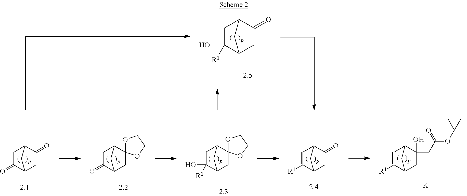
C12CC(=O)C(CC1=O)C2.C12CC(=O)C(CC13OCCO3)C2.C12CC(O)([R1])C(CC13OCCO3)C2.C1(=O)C2C=C([R1])C(C1)C2.C1(CC(OC(C)(C)C)=O)(O)C2C=C([R1])C(C1)C2.[K].C12CC(O)([R1])C(CC1=O)C2
